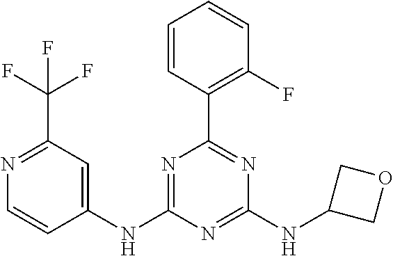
C1(NC2=NC(C3=C(F)C=CC=C3)=NC(NC3COC3)=N2)=CC(C(F)(F)F)=NC=C1
